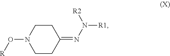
C1CN(O[R])CCC1=NN([R1])[R2]
